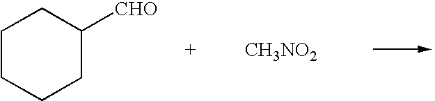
C1CCCC([CHO])C1.[CH3NO2]
